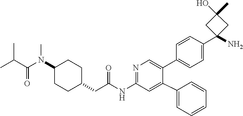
C1=CC(C2(N)CC(C)(O)C2)=CC=C1C1=CN=C(NC(CC2CCC(N(C(=O)C(C)C)C)CC2)=O)C=C1C1=CC=CC=C1
